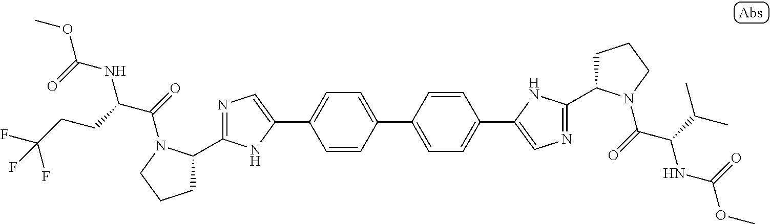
C1=CC(C2=CC=C(C3=CN=C(C4CCCN4C(=O)C(C(C)C)NC(OC)=O)N3)C=C2)=CC=C1C1=CN=C(C2CCCN2C(=O)C(CCC(F)(F)F)NC(OC)=O)N1
